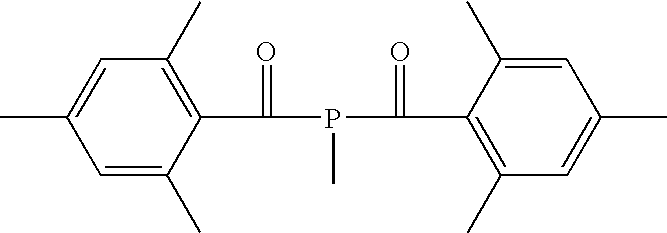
C1=C(C)C(C(P(C(C2=C(C)C=C(C)C=C2C)=O)C)=O)=C(C)C=C1C
